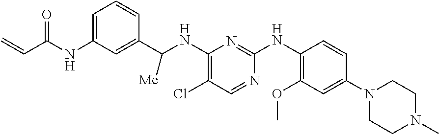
C1=C(NC(C=C)=O)C=C(C(NC2=C(Cl)C=NC(NC3=C(OC)C=C(N4CCN(C)CC4)C=C3)=N2)[Me])C=C1
